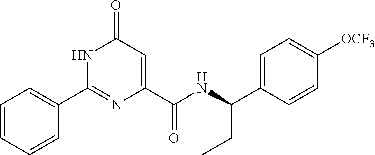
C1(=O)C=C(C(NC(C2=CC=C([OCF3])C=C2)CC)=O)N=C(C2=CC=CC=C2)N1
